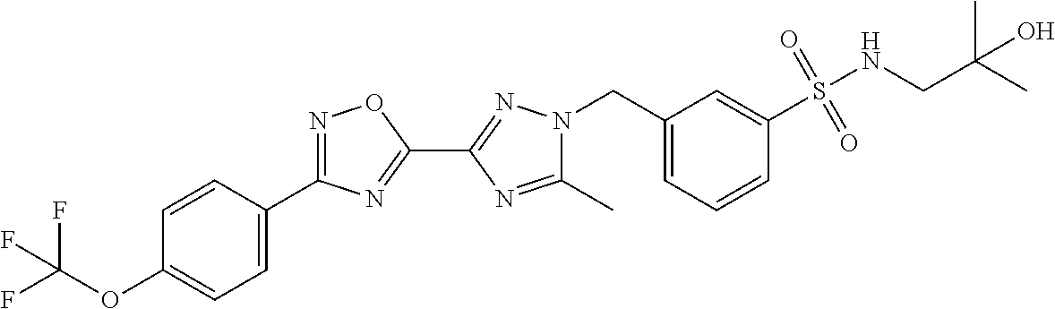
C1(C)=NC(C2=NC(C3=CC=C(OC(F)(F)F)C=C3)=NO2)=NN1CC1=CC=CC(S(NCC(C)(C)O)(=O)=O)=C1
